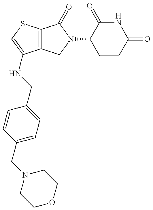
C12=C(SC=C1NCC1=CC=C(CN3CCOCC3)C=C1)C(=O)N(C1CCC(=O)NC1=O)C2
